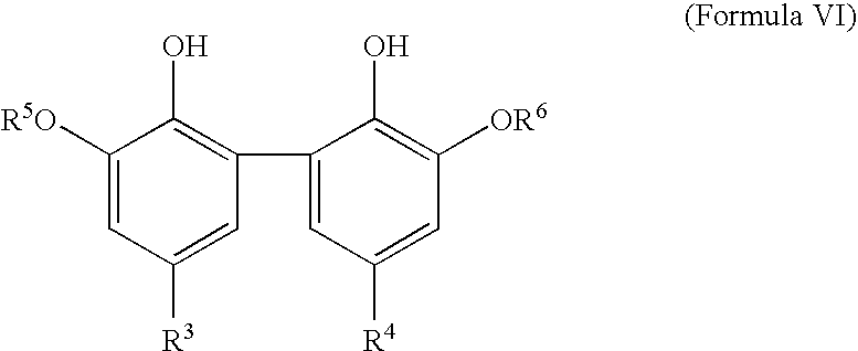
C1([R5O])=CC([R3])=CC(C2=CC([R4])=CC([OR6])=C2O)=C1O
